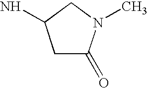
C1C(=O)N(C)CC1N
